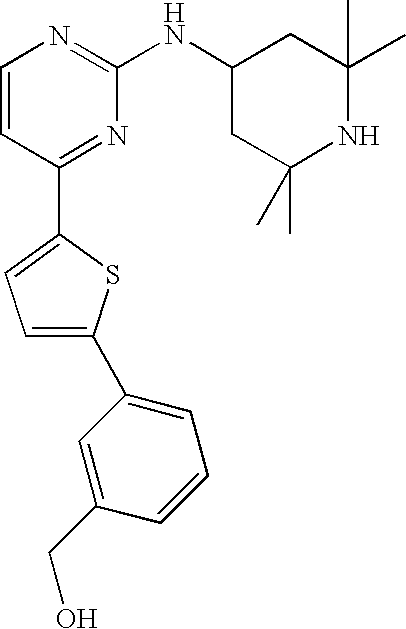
C1=CC(C2=CC=C(C3=CC=CC(CO)=C3)S2)=NC(NC2CC(C)(C)NC(C)(C)C2)=N1
